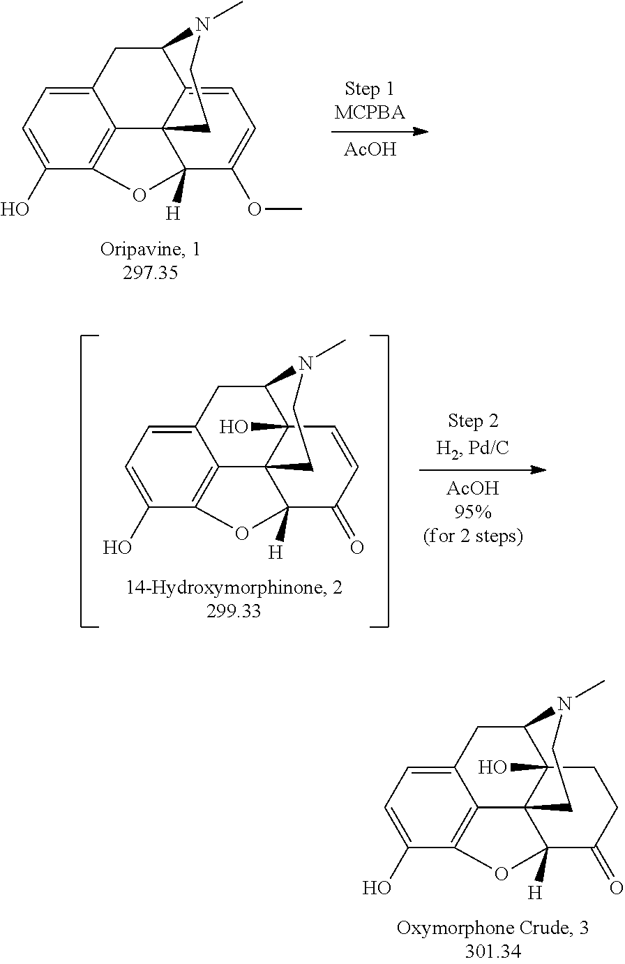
C1=C(O)C2=C3C(=C1)CC1C4(O)C3(C([H])(C(=O)C=C4)O2)CCN1C.C1=C(O)C2=C3C(=C1)CC1C4=CC=C(OC)C([H])(C34CCN1C)O2.[AcOH].C1=C(O)C2=C3C(=C1)CC1C4(O)C3(C([H])(C(=O)CC4)O2)CCN1C
